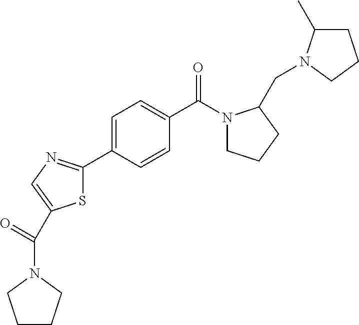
C1=CC(C(N2CCCC2CN2C(C)CCC2)=O)=CC=C1C1=NC=C(C(=O)N2CCCC2)S1
